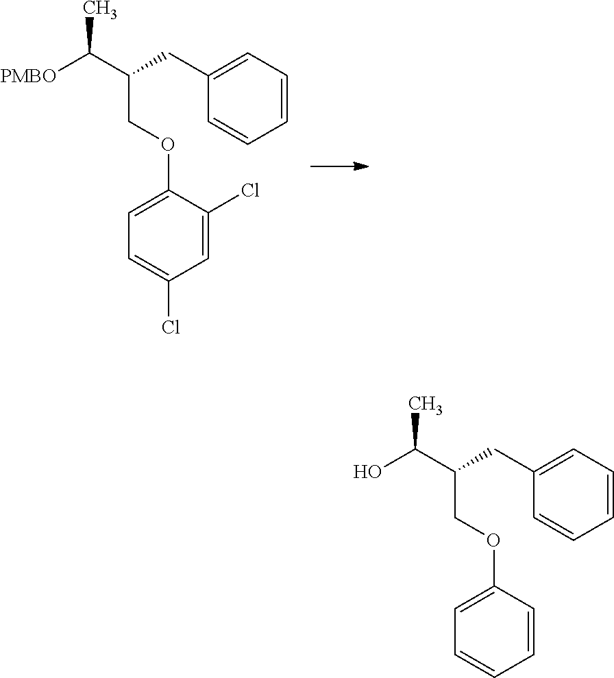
C1=CC=C(CC(C([PMBO])C)COC2=CC=C(Cl)C=C2Cl)C=C1.C1=CC=C(CC(C(O)C)COC2=CC=CC=C2)C=C1
